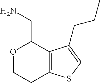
O1CCC2=C(C1CN)C(CCC)=CS2
